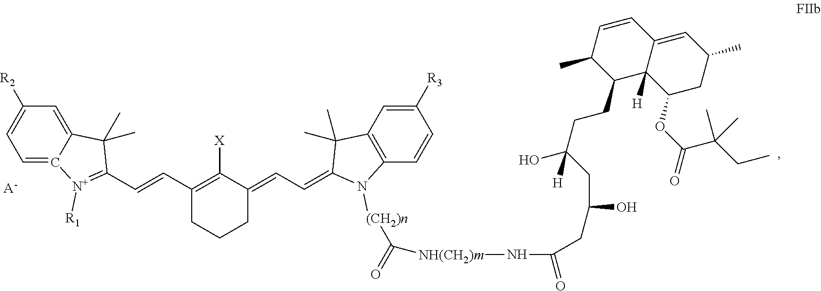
C1=C2C(=CC([R2])=C1)C(C)(C)C(C=CC1=C([X])C(=CC=C3C(C)(C)C4=C(C=CC([R3])=C4)N3[(CH2)n]C(=O)[NH(CH2)m]NC(=O)CC(O)CC(O)([H])CCC3C4([H])C(=CC(C)CC4OC(C(CC)(C)C)=O)C=CC3C)CCC1)=[N+]2[R1].[A-]
